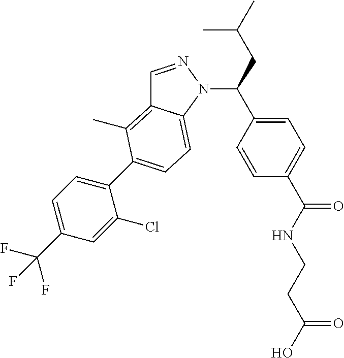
C1=NN(C(CC(C)C)C2=CC=C(C(NCCC(O)=O)=O)C=C2)C2=CC=C(C3=CC=C(C(F)(F)F)C=C3Cl)C(C)=C12
